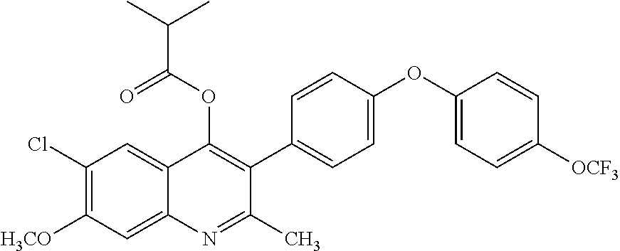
C1(Cl)=C([H3CO])C=C2C(=C1)C(OC(C(C)C)=O)=C(C1=CC=C(OC3=CC=C([OCF3])C=C3)C=C1)C(C)=N2
